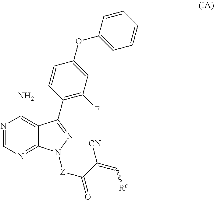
N1=CN=C2C(=C1N)C(C1=C(F)C=C(OC3=CC=CC=C3)C=C1)=NN2[Z]C(=O)C(=C[Rc])[CN]
